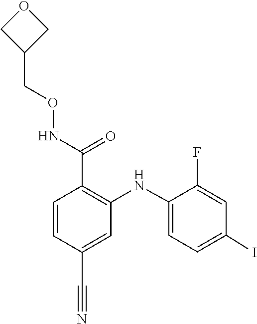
C1=C(NC2=C(C(NOCC3COC3)=O)C=CC(C#N)=C2)C(F)=CC(I)=C1
